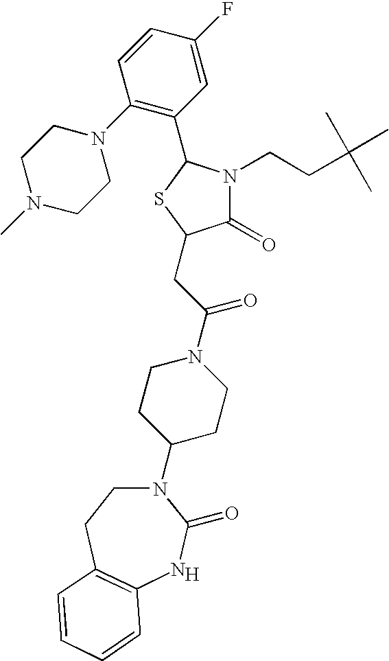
[H].N1(C2CCN(C(CC3C(=O)N(CCC(C)(C)C)C(C4=C(N5CCN(C)CC5)C=CC(F)=C4)S3)=O)CC2)CCC2=C(NC1=O)C=CC=C2
